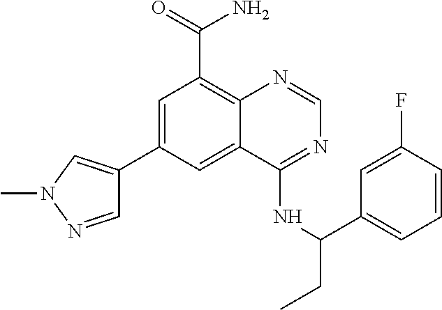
C1=C(C2=CN(C)N=C2)C=C2C(=C1C(N)=O)N=CN=C2NC(CC)C1=CC=CC(F)=C1
